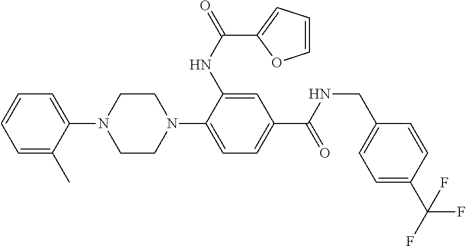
C1CN(C2=CC=C(C(NCC3=CC=C(C(F)(F)F)C=C3)=O)C=C2NC(=O)C2=CC=CO2)CCN1C1=CC=CC=C1C
